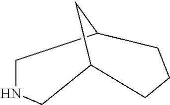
C1NCC2CCCC1C2
